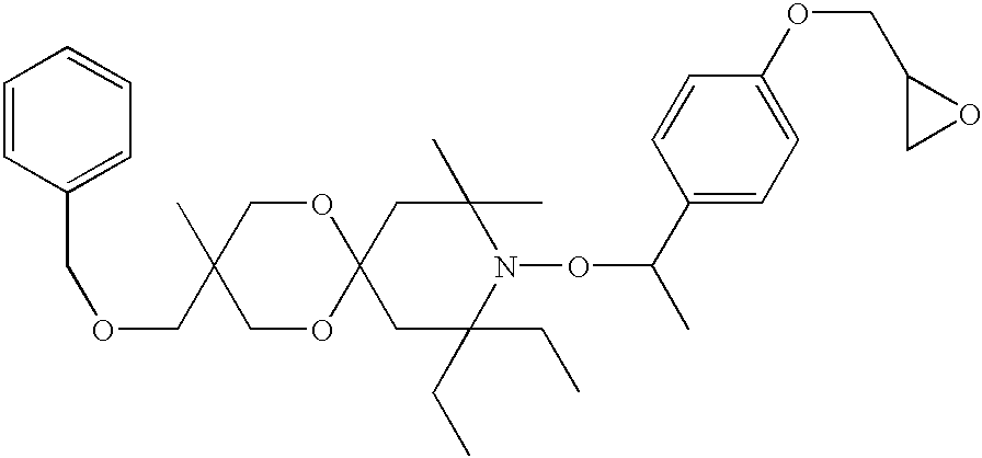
C1C(CC)(CC)N(OC(C)C2=CC=C(OCC3CO3)C=C2)C(C)(C)CC12OCC(C)(COCC1=CC=CC=C1)CO2
